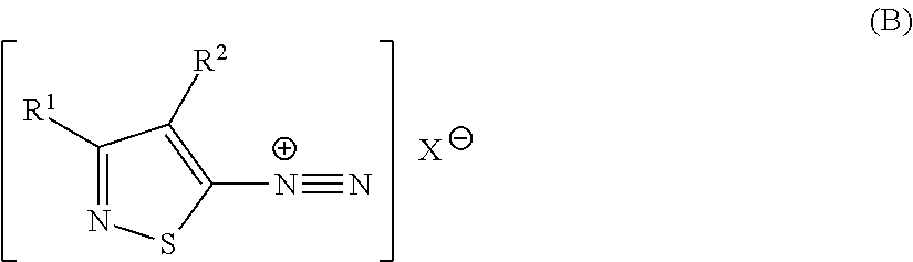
C1([R1])=NSC([N+]#N)=C1[R2].[X]
